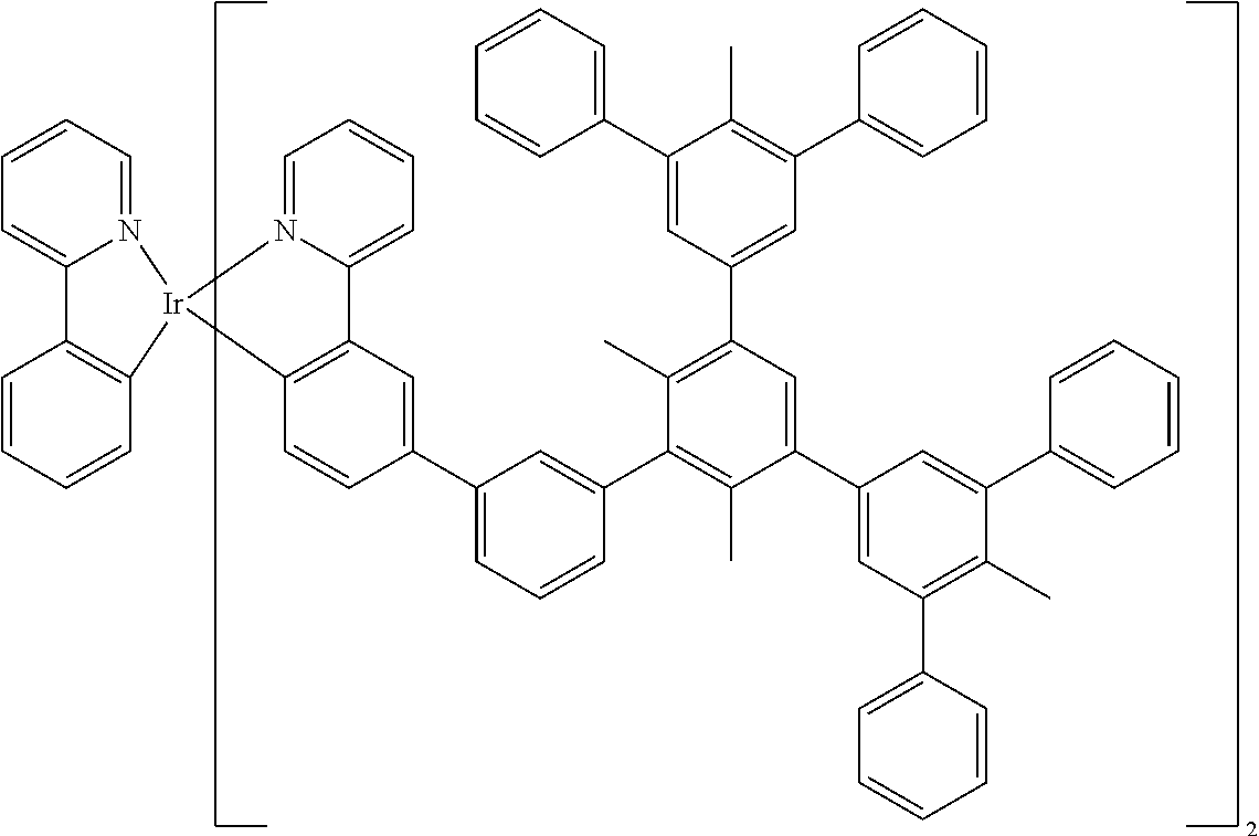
C12=C(C=CC(C3=CC=CC(C4=C(C)C(C5=CC(C6=CC=CC=C6)=C(C)C(C6=CC=CC=C6)=C5)=CC(C5=CC(C6=CC=CC=C6)=C(C)C(C6=CC=CC=C6)=C5)=C4C)=C3)=C1)[Ir]1(N3=CC=CC=C23)N2=CC=CC=C2C2=C1C=CC=C2
